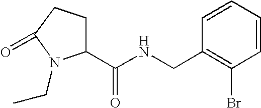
C1(C(NCC2=C(Br)C=CC=C2)=O)CCC(=O)N1CC
